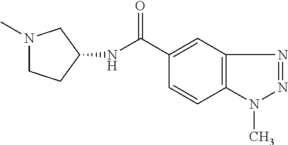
N1(C)CCC(NC(C2=CC3=C(C=C2)N(C)N=N3)=O)C1
